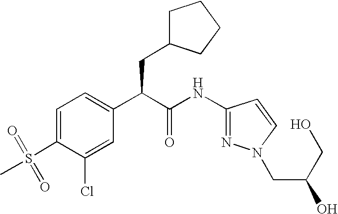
C1=C(S(=O)(C)=O)C(Cl)=CC(C(C(NC2=NN(CC(O)CO)C=C2)=O)CC2CCCC2)=C1
